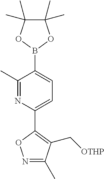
C1(C)=NC(C2=C(C[OTHP])C(C)=NO2)=CC=C1B1OC(C)(C)C(C)(C)O1
